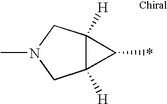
C12([H])C([H])(CN(C)C1)C2*
